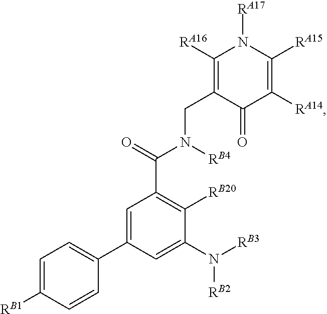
C1=C([RB1])C=CC(C2=CC(C(=O)N(CC3=C([RA16])N([RA17])C([RA15])=C([RA14])C3=O)[RB4])=C([RB20])C(N([RB3])[RB2])=C2)=C1
